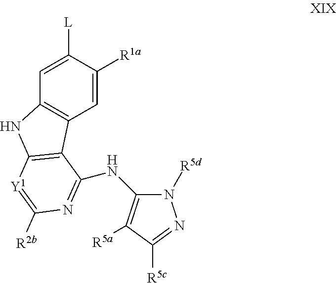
C1=C([L])C([R1a])=CC2=C1NC1=C2C(NC2=C([R5a])C([R5c])=NN2[R5d])=NC([R2b])=[Y1]1
